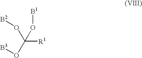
C([R1])(O[B3])(O[B2])O[B1]
